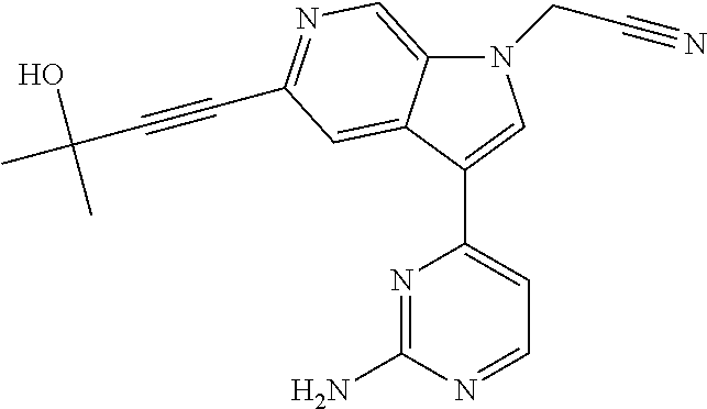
N1(CC#N)C2=CN=C(C#CC(C)(O)C)C=C2C(C2=CC=NC(N)=N2)=C1
